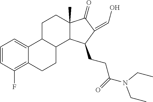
C1=CC(F)=C2C(=C1)C1C(CC2)C2C(C)(CC1)C(=O)C(=CO)C2CCC(N(CC)CC)=O
